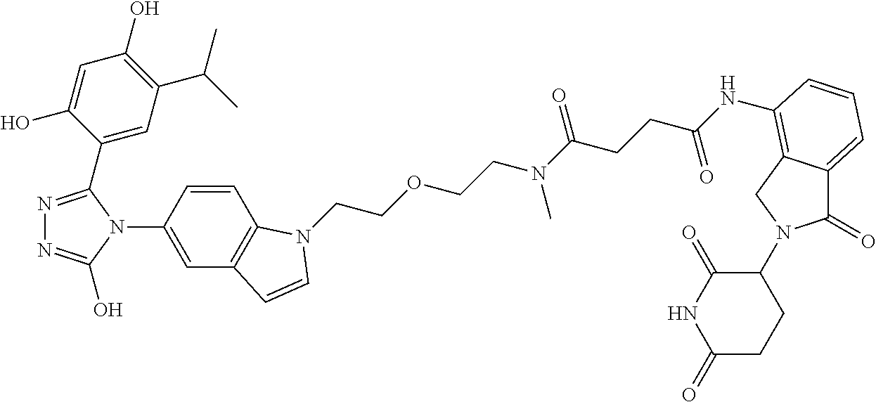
N1=C(C2=CC(C(C)C)=C(O)C=C2O)N(C2=CC3=C(C=C2)N(CCOCCN(C(CCC(NC2=C4C(=CC=C2)C(=O)N(C2C(=O)NC(=O)CC2)C4)=O)=O)C)C=C3)C(O)=N1
